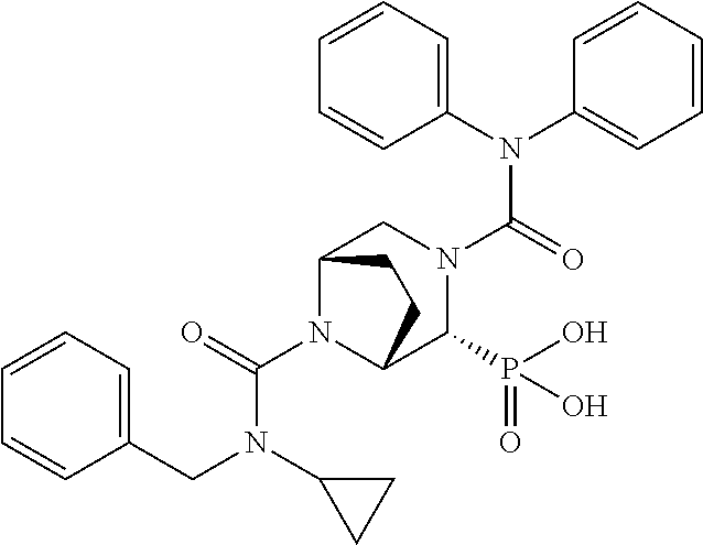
C(C1=CC=CC=C1)N(C(N1C2C(P(O)(=O)O)N(C(N(C3=CC=CC=C3)C3=CC=CC=C3)=O)CC1CC2)=O)C1CC1
